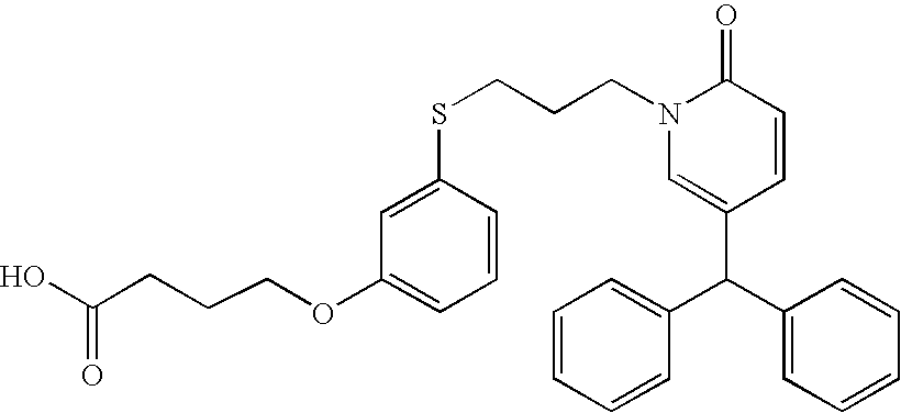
C(CN1C(=O)C=CC(C(C2=CC=CC=C2)C2=CC=CC=C2)=C1)CSC1=CC(OCCCC(O)=O)=CC=C1
